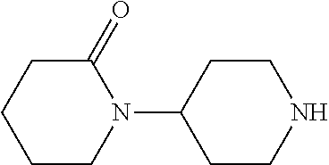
C1CNCCC1N1C(=O)CCCC1
